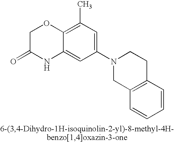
C1C(=O)NC2=CC(N3CC4=C(CC3)C=CC=C4)=CC(C)=C2O1
